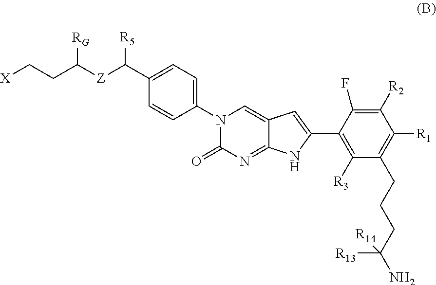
N1(C2=CC=C(C([Z]C(CC[X])[RG])[R5])C=C2)C(=O)N=C2C(=C1)C=C(C1=C([R3])C(CCCC(N)([R13])[R14])=C([R1])C([R2])=C1F)N2
